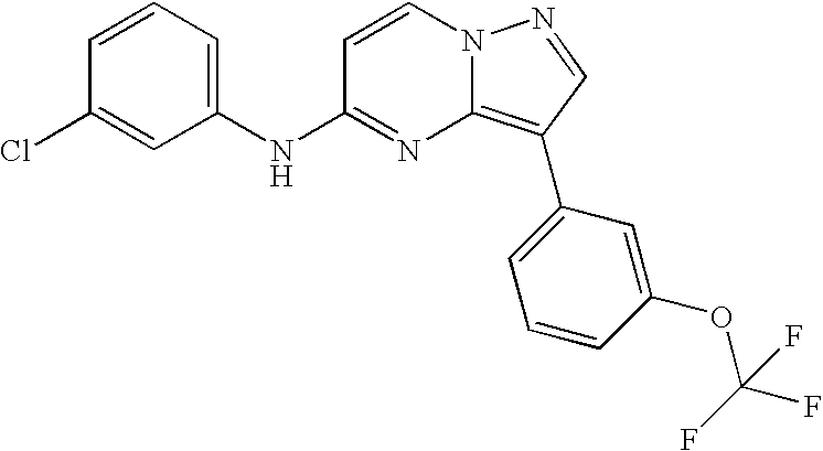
C1(NC2=NC3=C(C4=CC=CC(OC(F)(F)F)=C4)C=NN3C=C2)=CC=CC(Cl)=C1
